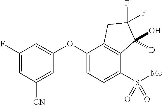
C1(F)=CC([CN])=CC(OC2=CC=C(S([Me])(=O)=O)C3=C2CC(F)(F)C3(O)[D])=C1
